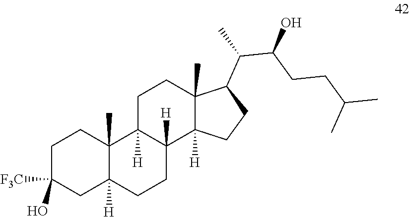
C1C([F3C])(O)CC2([H])C(C)(C1)C1([H])C([H])(CC2)C2([H])C(C)(CC1)C(C(C(CCC(C)C)O)C)CC2
